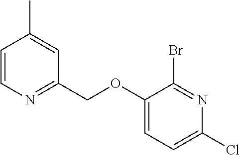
C1(OCC2=NC=CC(C)=C2)=CC=C(Cl)N=C1Br
